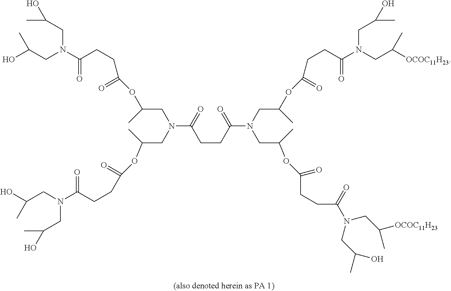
C(CC(N(CC(OC(CCC(N(CC(O)C)CC([OCOC11H23])C)=O)=O)C)CC(C)OC(CCC(=O)N(CC(C)[OCOC11H23])CC(C)O)=O)=O)C(N(CC(C)OC(=O)CCC(=O)N(CC(C)O)CC(O)C)CC(OC(CCC(N(CC(O)C)CC(O)C)=O)=O)C)=O
